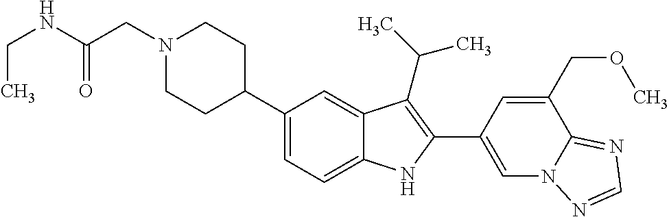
N1(CC(=O)NCC)CCC(C2=CC=C3C(=C2)C(C(C)C)=C(C2=CN4C(=NC=N4)C(COC)=C2)N3)CC1
